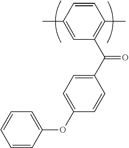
C1=CC(C)=CC(C(C2=CC=C(OC3=CC=CC=C3)C=C2)=O)=C1C
